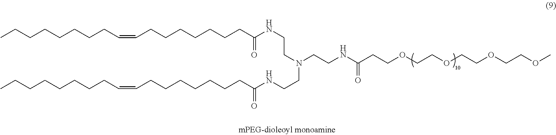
CCCCCCCCC=CCCCCCCCC(NCCN(CCNC(CCCCCCCC=CCCCCCCCC)=O)CCNC(CCOCCOCCOCCOC)=O)=O
